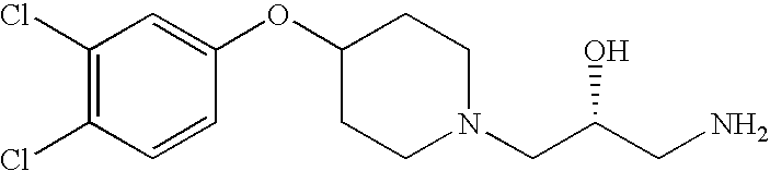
C1(Cl)=C(Cl)C=CC(OC2CCN(CC(CN)O)CC2)=C1
